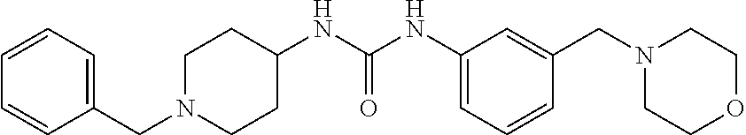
C1(CN2CCC(NC(NC3=CC=CC(CN4CCOCC4)=C3)=O)CC2)=CC=CC=C1
